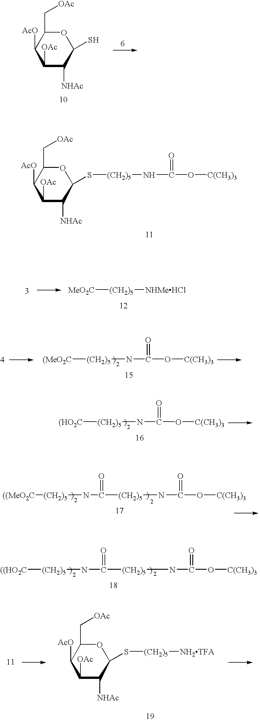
C1([OAc])C([NHAc])C(S)OC(C[OAc])C1[AcO].C1([OAc])C([NHAc])C(S[(CH2)5]NC(O[C(CH3)3])=O)OC(C[OAc])C1[AcO].[MeO2C][(CH2)5][NHMeHCl].[(MeO2C][(CH2)5]NC(O[C(CH3)3])=O.[(HO2C][(CH2)5]NC(O[C(CH3)3])=O.[((MeO2C][(CH2)5]NC(=O)[(CH2)5]NC(O[C(CH3)3])=O.[((HO2C][(CH2)5]NC(=O)[(CH2)5]NC(O[C(CH3)3])=O.C1([OAc])C([NHAc])C(S[(CH2)5][NH2TFA])OC(C[OAc])C1[AcO]
